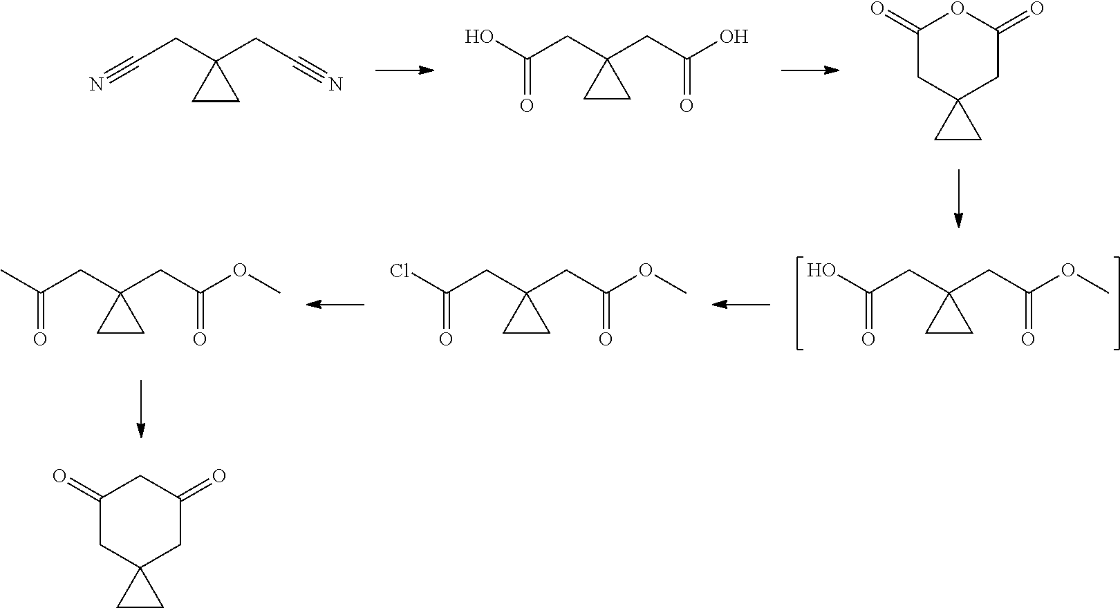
C1C2(CC(=O)OC1=O)CC2.C(#N)CC1(CC#N)CC1.C(=O)(O)CC1(CC(O)=O)CC1.C(=O)(O)CC1(CC(OC)=O)CC1.C(=O)(C)CC1(CC(OC)=O)CC1.C(=O)(Cl)CC1(CC(OC)=O)CC1.C1C2(CC(=O)CC1=O)CC2
